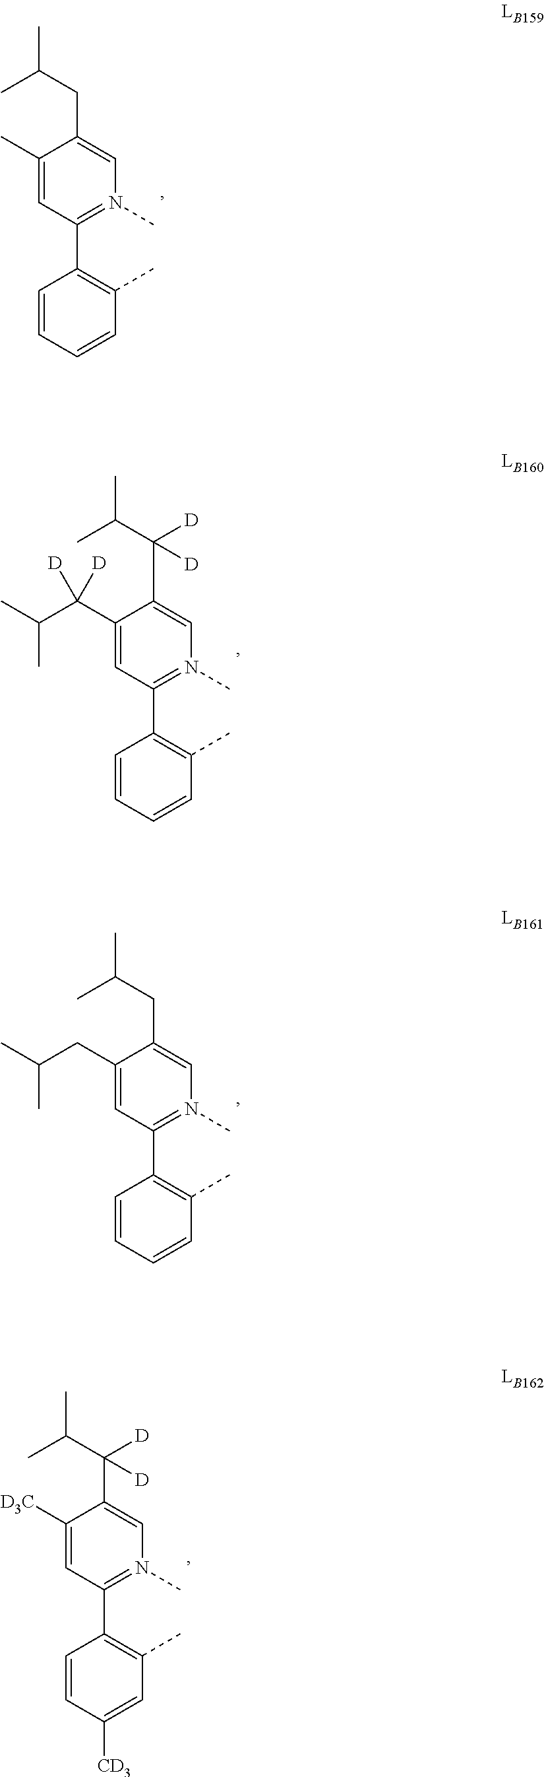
C1=CC=CC(C)=C1C1=N(C)C=C(CC(C)C)C(C)=C1.C1=CC=CC(C)=C1C1=N(C)C=C(C([D])([D])C(C)C)C(C(C(C)C)([D])[D])=C1.C1=CC=CC(C)=C1C1=N(C)C=C(CC(C)C)C(CC(C)C)=C1.C1=CC([CD3])=CC(C)=C1C1=N(C)C=C(C(C(C)C)([D])[D])C([D3C])=C1
